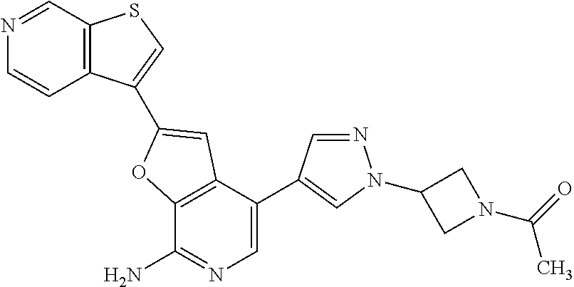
C12=C(C(C3=CN(C4CN(C(=O)C)C4)N=C3)=CN=C1N)C=C(C1=CSC3=C1C=CN=C3)O2
